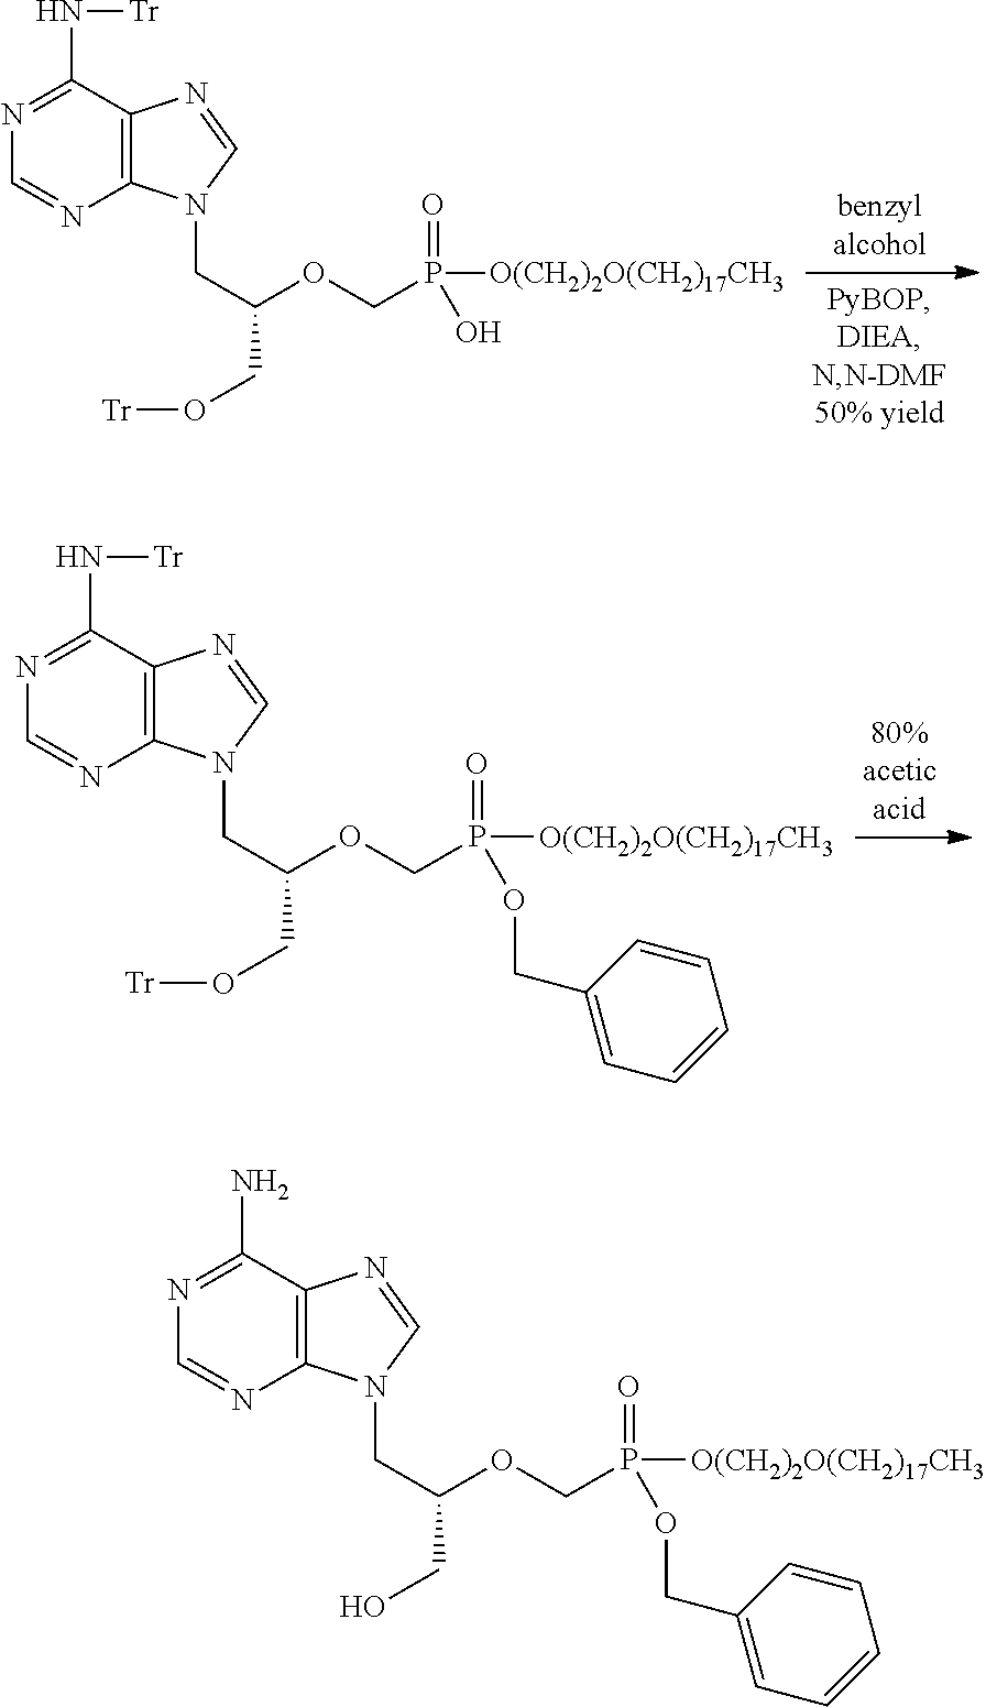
N1=C(N[Tr])C2=C(N=C1)N(CC(OCP(=O)([O(CH2)2O(CH2)17CH3])O)CO[Tr])C=N2.N1=C(N[Tr])C2=C(N=C1)N(CC(OCP(=O)([O(CH2)2O(CH2)17CH3])OCC1=CC=CC=C1)CO[Tr])C=N2.N1=C(N)C2=C(N=C1)N(CC(OCP(=O)([O(CH2)2O(CH2)17CH3])OCC1=CC=CC=C1)CO)C=N2
